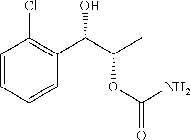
C1=CC=CC(C(C(C)OC(=O)N)O)=C1Cl
